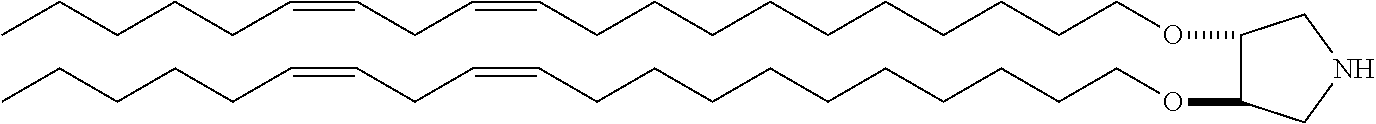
O(CCCCCCCCCCC=CCC=CCCCCC)C1C(OCCCCCCCCCCC=CCC=CCCCCC)CNC1
